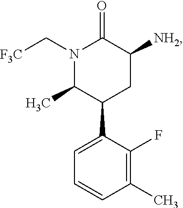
[NH2]C1C(=O)N(C[F3C])C(C)C(C2=CC=CC(C)=C2F)C1
